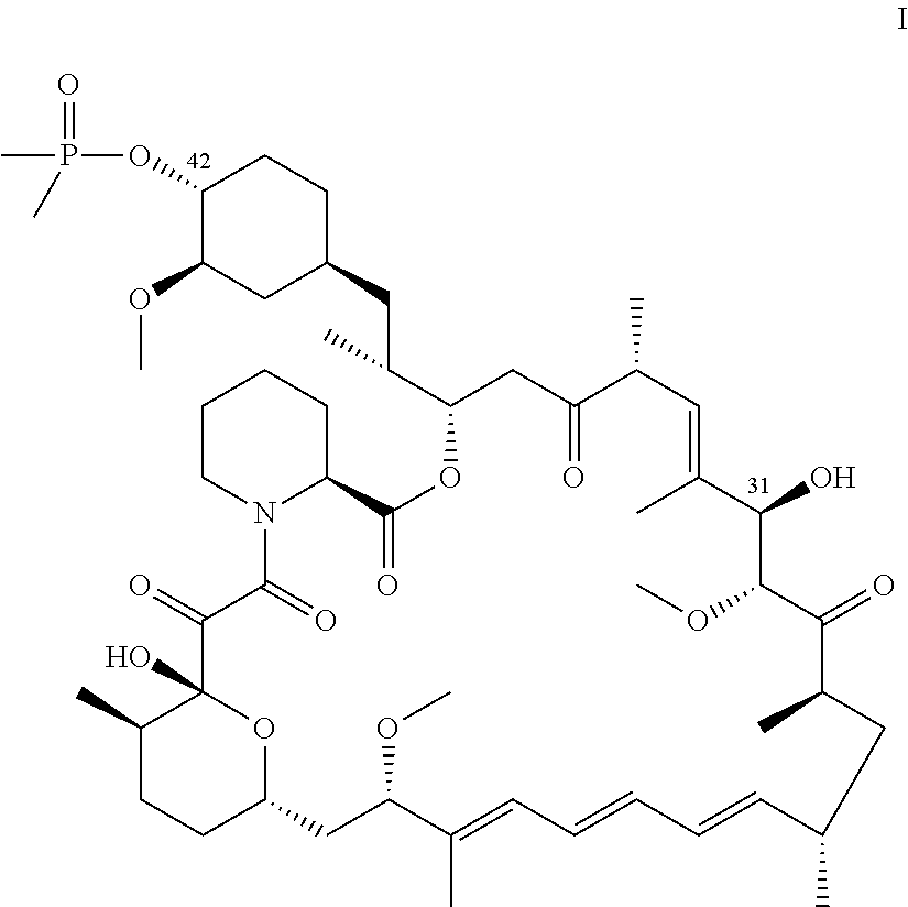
C1(OP(=O)(C)C)C(OC)CC(CC(C2CC(=O)C(C)C=C(C)C(O)C(OC)C(=O)C(C)CC(C)C=CC=CC=C(C)C(OC)CC3CCC(C)C(O)(C(=O)C(=O)N4C(C(=O)O2)CCCC4)O3)C)CC1
